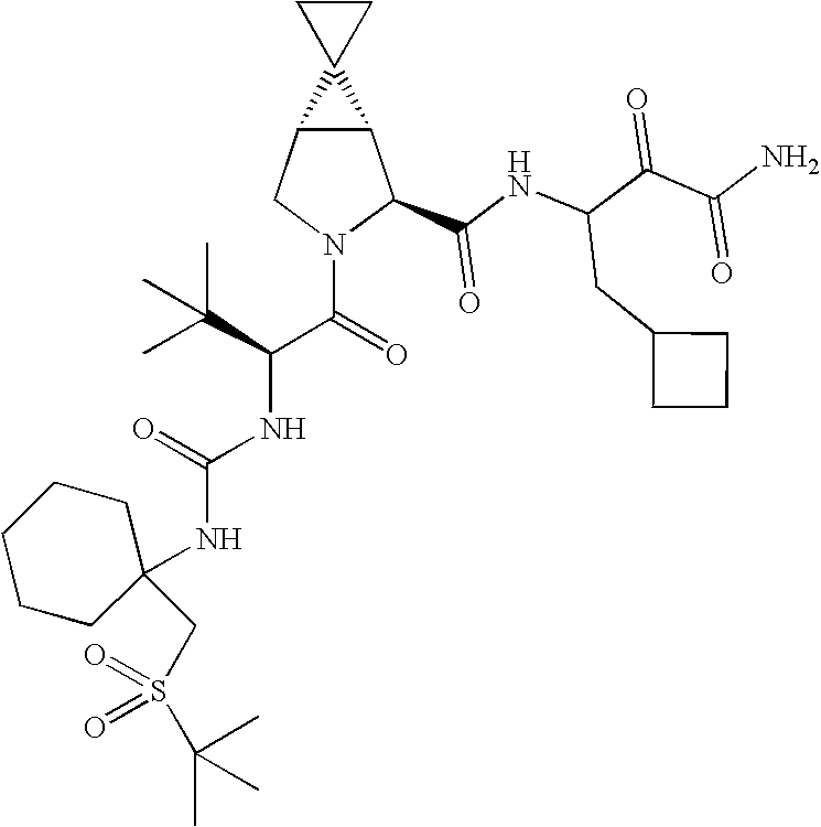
C12C(CN(C(=O)C(NC(NC3(CS(C(C)(C)C)(=O)=O)CCCCC3)=O)C(C)(C)C)C1C(NC(C(C(N)=O)=O)CC1CCC1)=O)C21CC1
